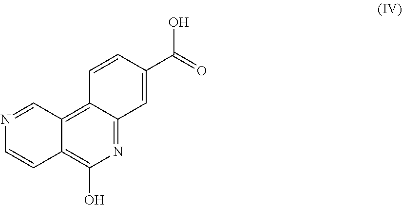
N1=C2C(=C3C(=C1O)C=CN=C3)C=CC(C(O)=O)=C2
